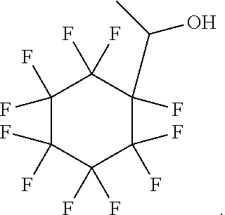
C1(F)(F)C(F)(F)C(F)(F)C(F)(F)C(C(O)C)(F)C1(F)F
